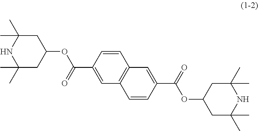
C1=CC(C(=O)OC2CC(C)(C)NC(C)(C)C2)=CC2=C1C=C(C(=O)OC1CC(C)(C)NC(C)(C)C1)C=C2
